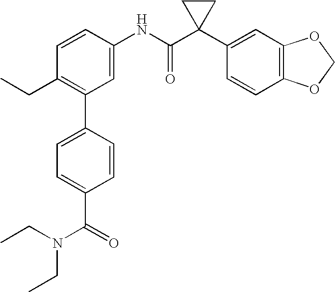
C1=CC(NC(C2(C3=CC4=C(C=C3)OCO4)CC2)=O)=CC(C2=CC=C(C(=O)N(CC)CC)C=C2)=C1CC
